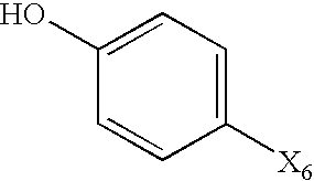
C1(O)=CC=C([X6])C=C1
